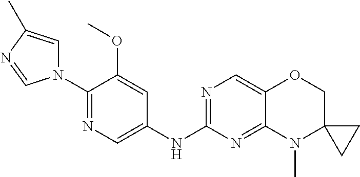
N1(C2=NC=C(NC3=NC=C4C(=N3)N(C)C3(CO4)CC3)C=C2OC)C=C(C)N=C1
